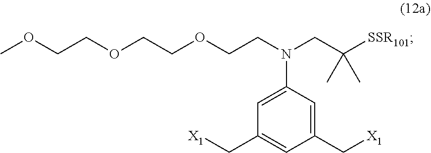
COCCOCCOCCN(CC([SSR101])(C)C)C1=CC(C[X1])=CC(C[X1])=C1
